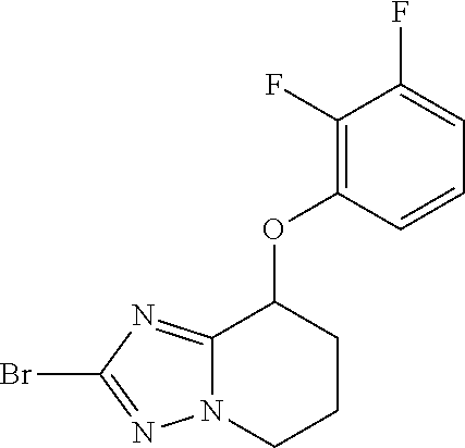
BrC1=NN2C(=N1)C(OC1=C(F)C(F)=CC=C1)CCC2
